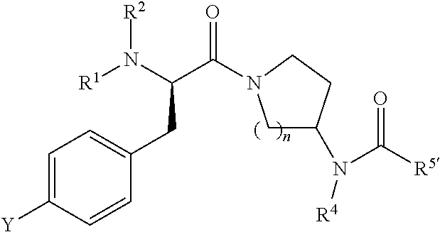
C1=C([Y])C=CC(CC(C(=O)N2CC(N(C([R5])=O)[R4])CC2)N([R1])[R2])=C1
